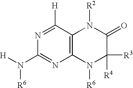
N1=C([H])C2=C(N=C1N([R6])[H])N([R6])C([R3])([R4])C(=O)N2[R2]
